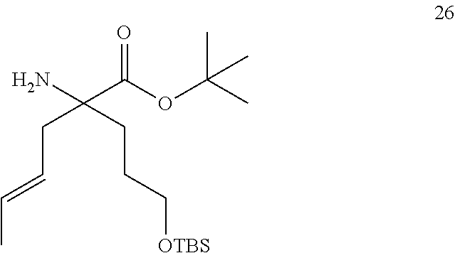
NC(C(OC(C)(C)C)=O)(CC=CC)CCC[OTBS]
